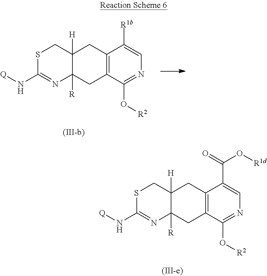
C12=C(C(O[R2])=NC=C1C(=O)O[R1d])CC1([R])C([H])(C2)CSC(N[Q])=N1.C12=C(C(O[R2])=NC=C1[R1b])CC1([R])C([H])(C2)CSC(N[Q])=N1
